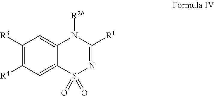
C1([R3])=C([R4])C=C2C(=C1)N([R2b])C([R1])=NS2(=O)=O
